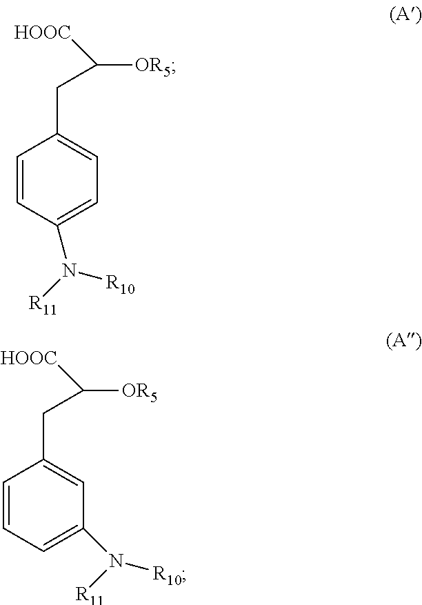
C1=CC(N([R11])[R10])=CC=C1CC([OR5])[HOOC].C1=CC=C(N([R10])[R11])C=C1CC([OR5])[HOOC]
